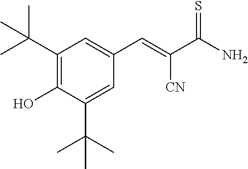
C1(C(C)(C)C)=C(O)C(C(C)(C)C)=CC(C=C(C(N)=S)[CN])=C1
